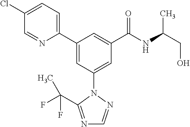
C1(C2=CC(N3N=CN=C3C(F)(F)C)=CC(C(NC(CO)C)=O)=C2)=CC=C(Cl)C=N1
